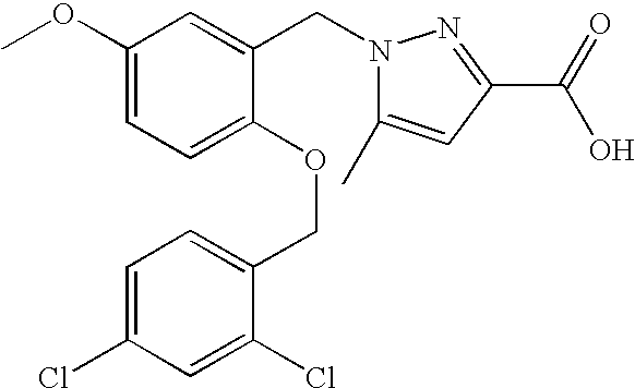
C1(OC)=CC=C(OCC2=CC=C(Cl)C=C2Cl)C(CN2C(C)=CC(C(=O)O)=N2)=C1
